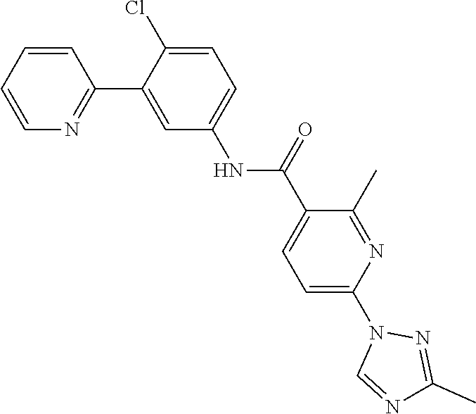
N1(C2=CC=C(C(NC3=CC=C(Cl)C(C4=NC=CC=C4)=C3)=O)C(C)=N2)C=NC(C)=N1
